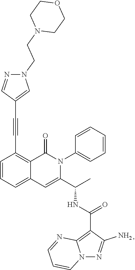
C1=CC=C2C(=C1C#CC1=CN(CCN3CCOCC3)N=C1)C(=O)N(C1=CC=CC=C1)C(C(C)NC(=O)C1=C3N(N=C1N)C=CC=N3)=C2
